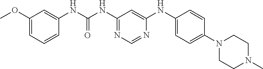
C1(OC)=CC=CC(NC(=O)NC2=NC=NC(NC3=CC=C(N4CCN(C)CC4)C=C3)=C2)=C1
